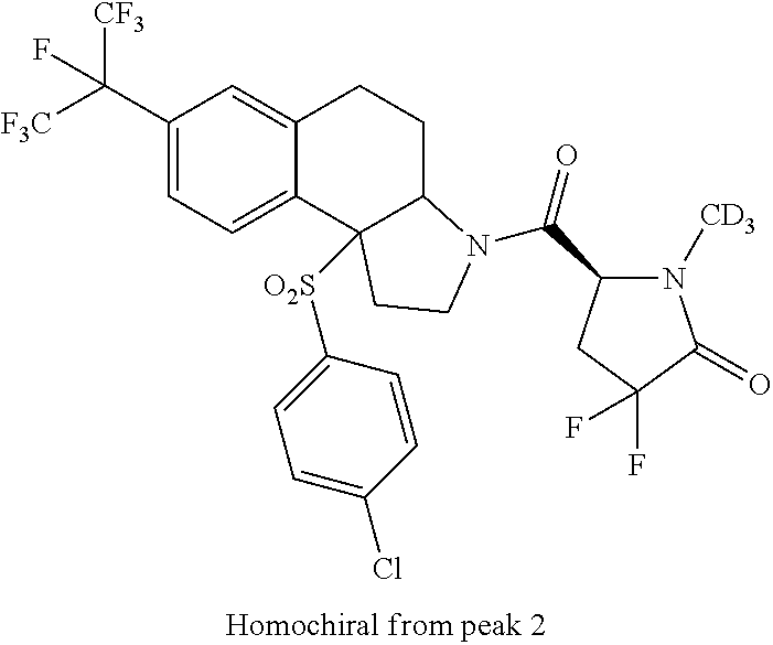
[F3C]C(C1=CC=C2C(=C1)CCC1C2([O2S]C2=CC=C(Cl)C=C2)CCN1C(C1N([CD3])C(=O)C(F)(F)C1)=O)([CF3])F
